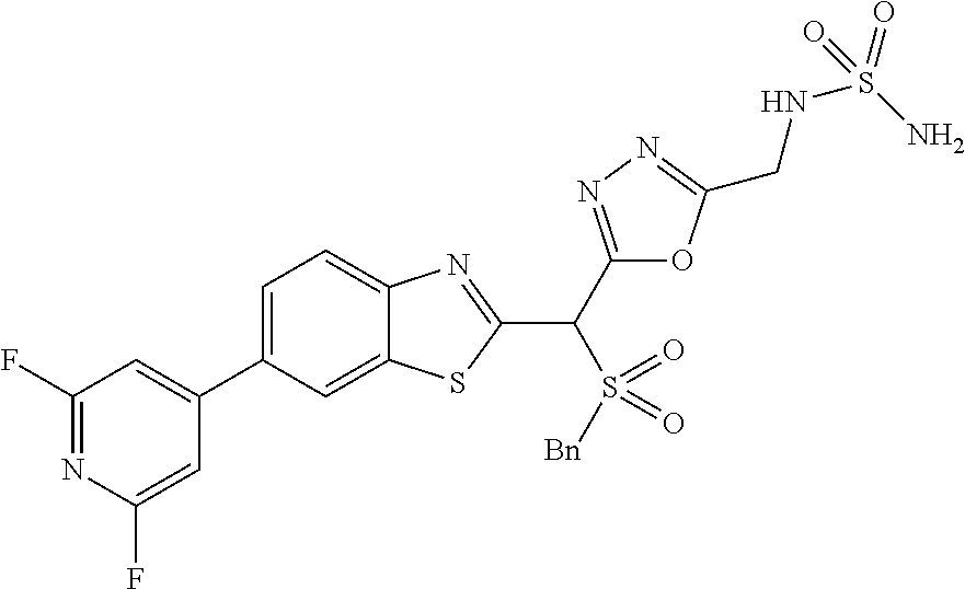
C12=CC(C3=CC(F)=NC(F)=C3)=CC=C1N=C(C(S(=O)(=O)[Bn])C1=NN=C(CNS(=O)(N)=O)O1)S2
